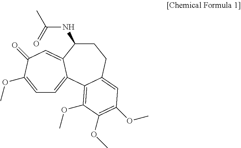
C1=C(OC)C(=O)C=C2C(=C1)C1=C(OC)C(OC)=C(OC)C=C1CCC2NC(=O)C
